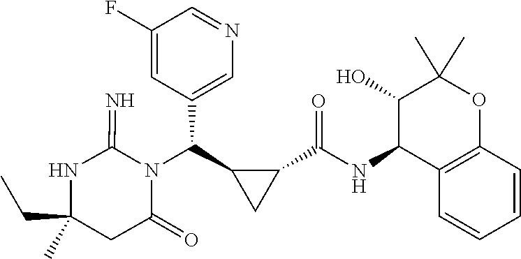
N1C(CC)(C)CC(=O)N(C(C2=CN=CC(F)=C2)C2C(C(NC3C4=C(OC(C)(C)C3O)C=CC=C4)=O)C2)C1=N
